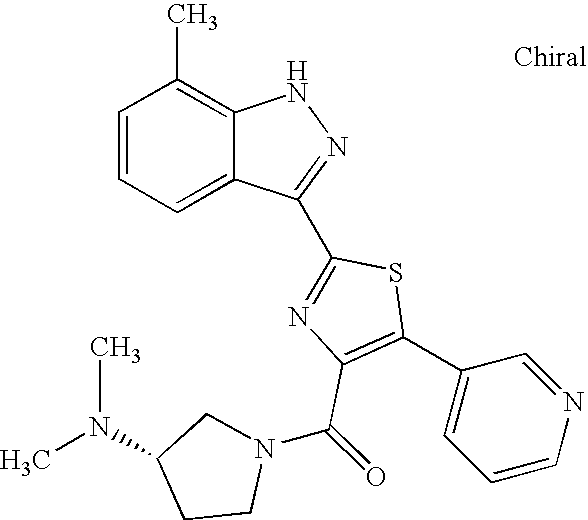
C1=CC=C2C(=C1C)NN=C2C1=NC(C(N2CC(N(C)C)CC2)=O)=C(C2=CC=CN=C2)S1
